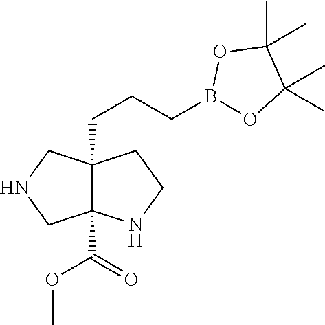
C12(C(OC)=O)C(CCCB3OC(C)(C)C(C)(C)O3)(CNC1)CCN2
